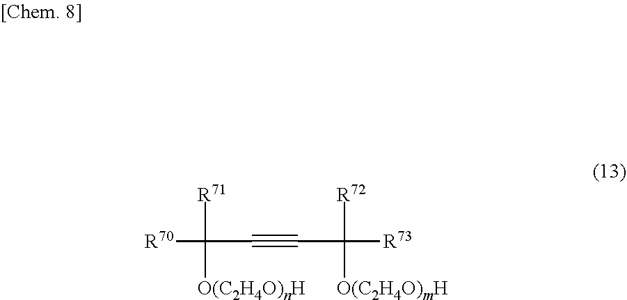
[R70]C(C#CC([R72])([O(C2H4O)mH])[R73])([R71])[O(C2H4O)nH]
